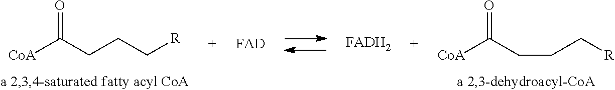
[CoA]C(CCC[R])=O.[CoA]C(CCC[R])=O.[FAD].[FADH2]
